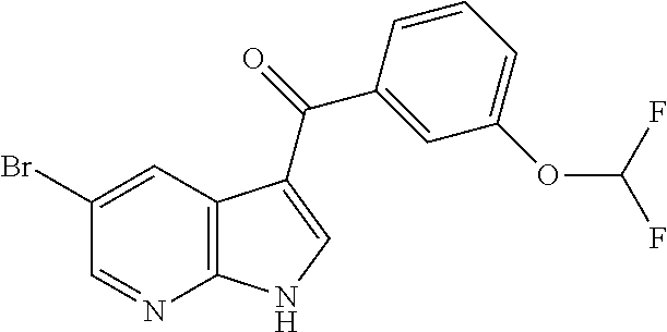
C1(Br)=CC2=C(N=C1)NC=C2C(=O)C1=CC(OC(F)F)=CC=C1
